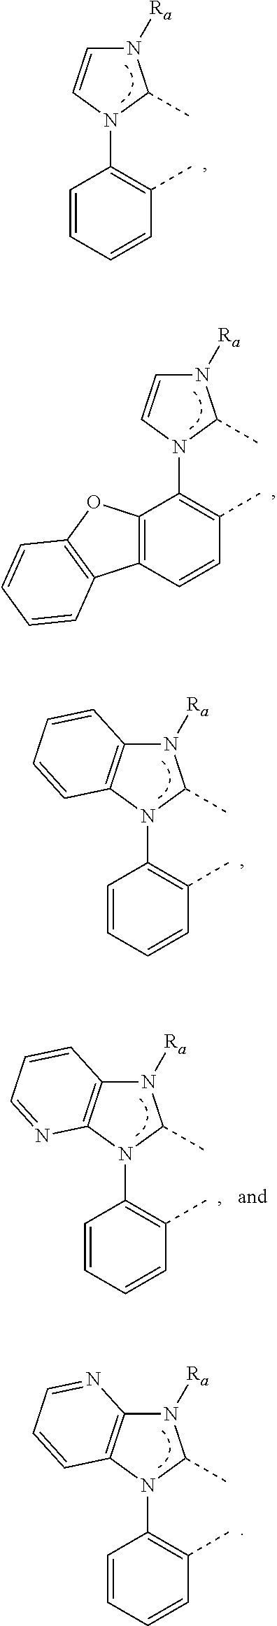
C1=CC=CC(C)=C1N1C(C)N([Ra])C=C1.C12=C(C=CC(C)=C1N1C(C)N([Ra])C=C1)C1=C(O2)C=CC=C1.C1=CC=CC(C)=C1N1C(C)N([Ra])C2=C1C=CC=C2.C1=CC=CC(C)=C1N1C(C)N([Ra])C2=C1N=CC=C2.C1=CC=CC(C)=C1N1C(C)N([Ra])C2=C1C=CC=N2
